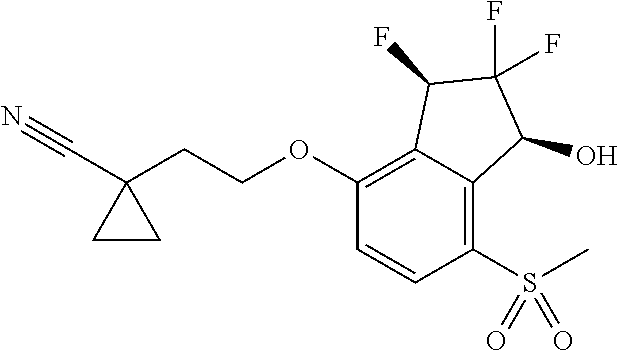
O(C1=C2C(=C(S(C)(=O)=O)C=C1)C(O)C(F)(F)C2F)CCC1(C#N)CC1
